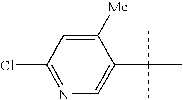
C1([Me])=CC(Cl)=NC=C1C(C)(C)C
